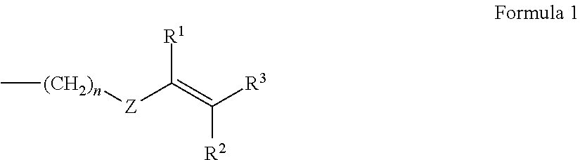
C[(CH2)n][Z]C([R1])=C([R3])[R2]
